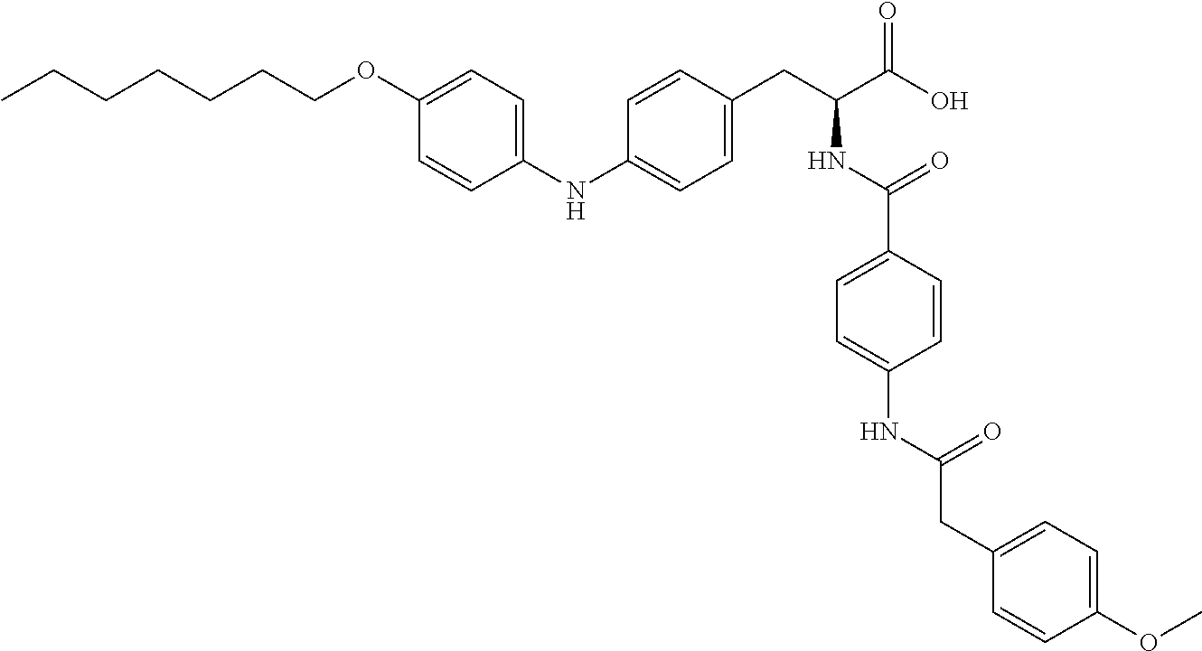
C1(NC2=CC=C(CC(C(O)=O)NC(C3=CC=C(NC(CC4=CC=C(OC)C=C4)=O)C=C3)=O)C=C2)=CC=C(OCCCCCCC)C=C1
